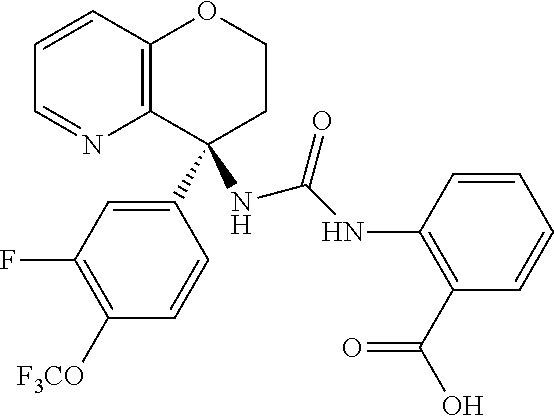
C1(F)=C([F3CO])C=CC(C2(NC(=O)NC3=C(C(O)=O)C=CC=C3)CCOC3=C2N=CC=C3)=C1
